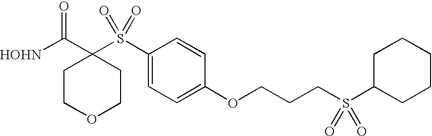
[HOHN]C(C1(S(C2=CC=C(OCCCS(=O)(C3CCCCC3)=O)C=C2)(=O)=O)CCOCC1)=O
